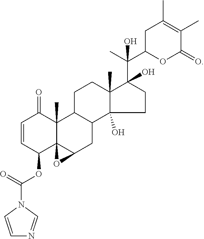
C1=CC(OC(=O)N2C=CN=C2)C23C(C)(C1=O)C1C(CC2O3)C2(O)CCC(C(C)(C3OC(=O)C(C)=C(C)C3)O)(O)C2(C)CC1
